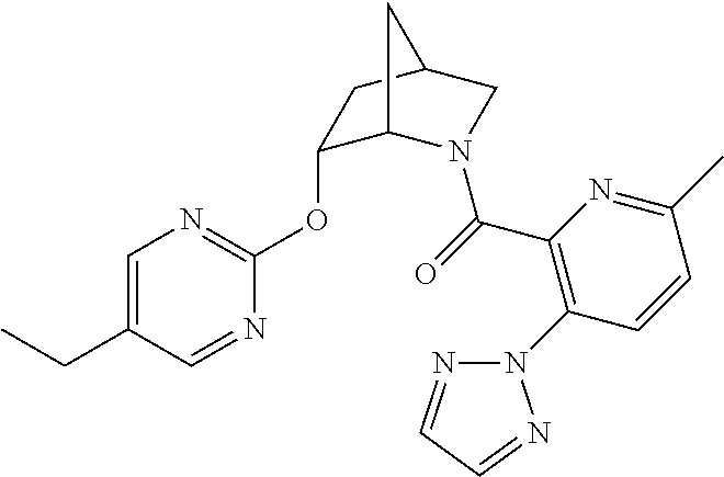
C(=O)(C1=C(N2N=CC=N2)C=CC(C)=N1)N1C2C(OC3=NC=C(CC)C=N3)CC(C1)C2
